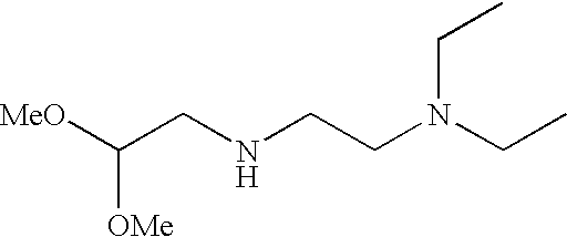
[MeO]C(CNCCN(CC)CC)[OMe]
